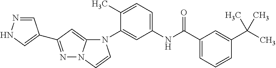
C1(C)=CC=C(NC(C2=CC=CC(C(C)(C)C)=C2)=O)C=C1N1C2=CC(C3=CNN=C3)=NN2C=C1
